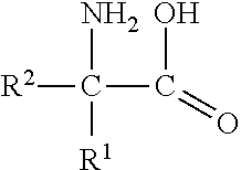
[R2]C(N)([R1])C(O)=O
